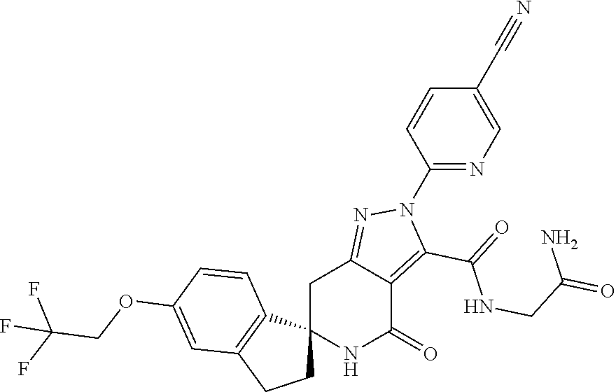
C12(NC(=O)C3=C(C(=O)NCC(N)=O)N(C4=NC=C(C#N)C=C4)N=C3C1)CCC1=C2C=CC(OCC(F)(F)F)=C1
